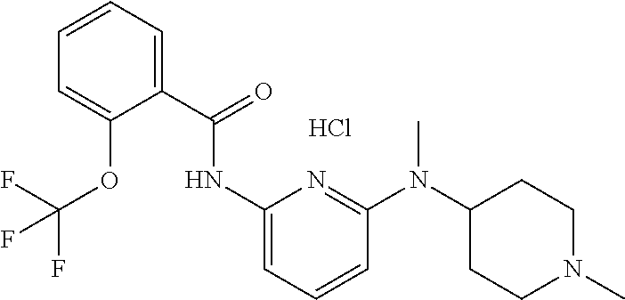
C1(C(=O)NC2=CC=CC(N(C3CCN(C)CC3)C)=N2)=CC=CC=C1OC(F)(F)F.Cl
